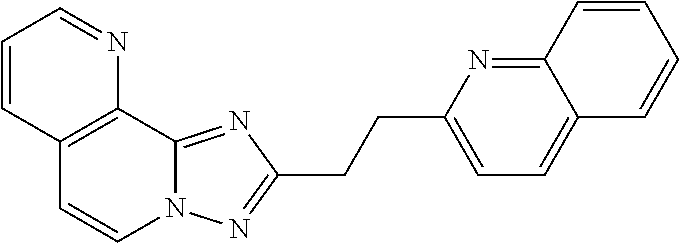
C1=CC2=C(N=C1)C1=NC(CCC3=CC=C4C(=N3)C=CC=C4)=NN1C=C2
